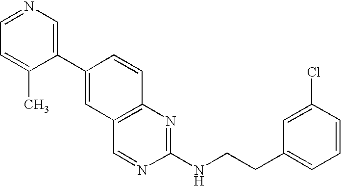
C1=NC=C(C2=CC3=C(C=C2)N=C(NCCC2=CC=CC(Cl)=C2)N=C3)C(C)=C1
